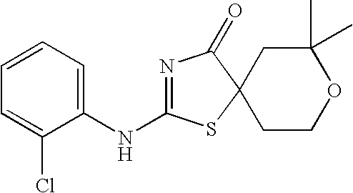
C1=CC=C(NC2=NC(=O)C3(S2)CCOC(C)(C)C3)C(Cl)=C1
